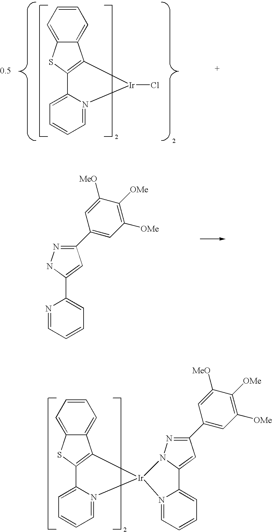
C12=C([Ir](Cl)N3=CC=CC=C13)C1=CC=CC=C1S2.C1(C2=CC([OMe])=C([OMe])C([MeO])=C2)=NNC(C2=CC=CC=N2)=C1.C12=C([Ir]3(N4=CC=CC=C14)N1N=C(C4=CC([OMe])=C([OMe])C([MeO])=C4)C=C1C1=CC=CC=N31)C1=CC=CC=C1S2
